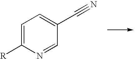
C1=C([R])N=CC(C#N)=C1
